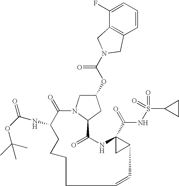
C1(OC(=O)N2CC3=C(C=CC=C3F)C2)CN2C(C1)C(=O)NC1(C(=O)NS(=O)(=O)C3CC3)CC1C=CCCCCC(NC(=O)OC(C)(C)C)C2=O
